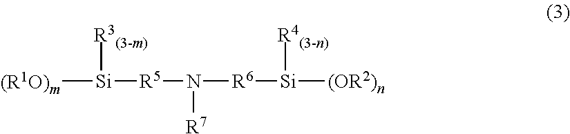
[(R1O)m][Si]([R5]N([R6][Si]([(OR2)n])[R4(3-n)])[R7])[R3(3-m)]
